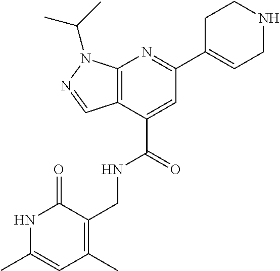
C12=C(C(C(=O)NCC3=C(C)C=C(C)NC3=O)=CC(C3=CCNCC3)=N1)C=NN2C(C)C
